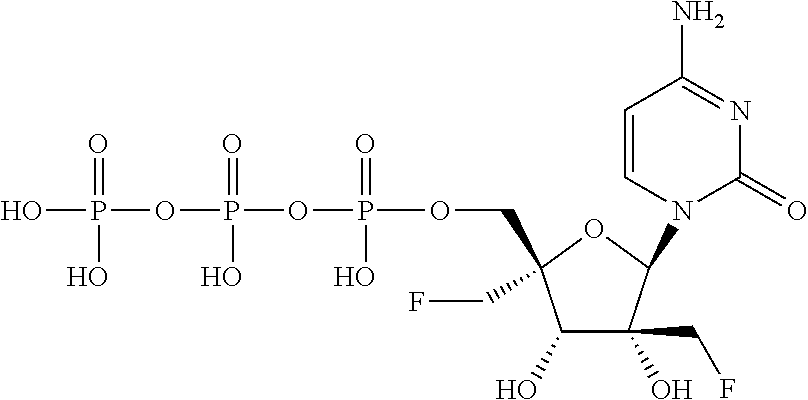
C1(O)C(O)(CF)C(N2C(=O)N=C(N)C=C2)OC1(COP(OP(OP(O)(=O)O)(=O)O)(=O)O)CF
